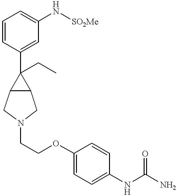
C1=CC(C2(CC)C3C2CN(CCOC2=CC=C(NC(N)=O)C=C2)C3)=CC(N[SO2Me])=C1
